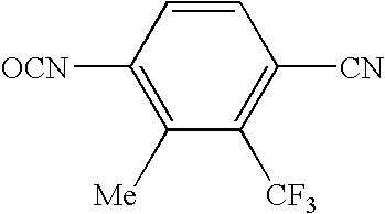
C1([OCN])=C([Me])C([CF3])=C([CN])C=C1
